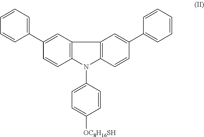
C12=C(C=C(C3=CC=CC=C3)C=C1)C1=C(N2C2=CC=C([OC8H16SH])C=C2)C=CC(C2=CC=CC=C2)=C1
